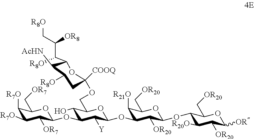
C1([R7O])C([R7O])C([OR7])C(OC2C(O)C(COC3([COOQ])OC(C(C(C[R8O])[OR8])[R8O])C([AcHN])C([R8O])C3)OC(OC3C([R21O])C(C[OR20])OC(OC4C([R20O])C([OR20])C([OR])OC4C[OR20])C3[OR20])C2[Y])OC1C[OR7]
